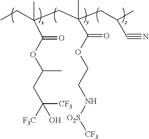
CCC(CC(CC(C)C#N)(C(OCCN[O2S][CF3])=O)C)(C)C(OC(CC([F3C])([CF3])O)C)=O
